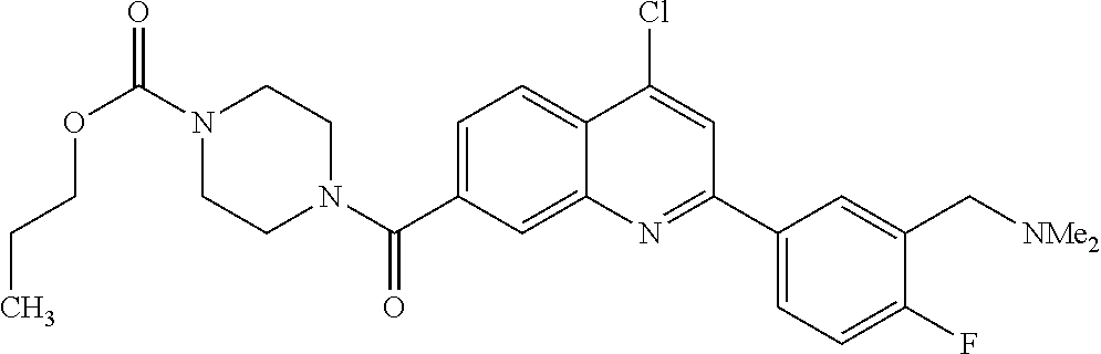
N1(C(OCCC)=O)CCN(C(=O)C2=CC=C3C(=C2)N=C(C2=CC=C(F)C(C[NMe2])=C2)C=C3Cl)CC1
